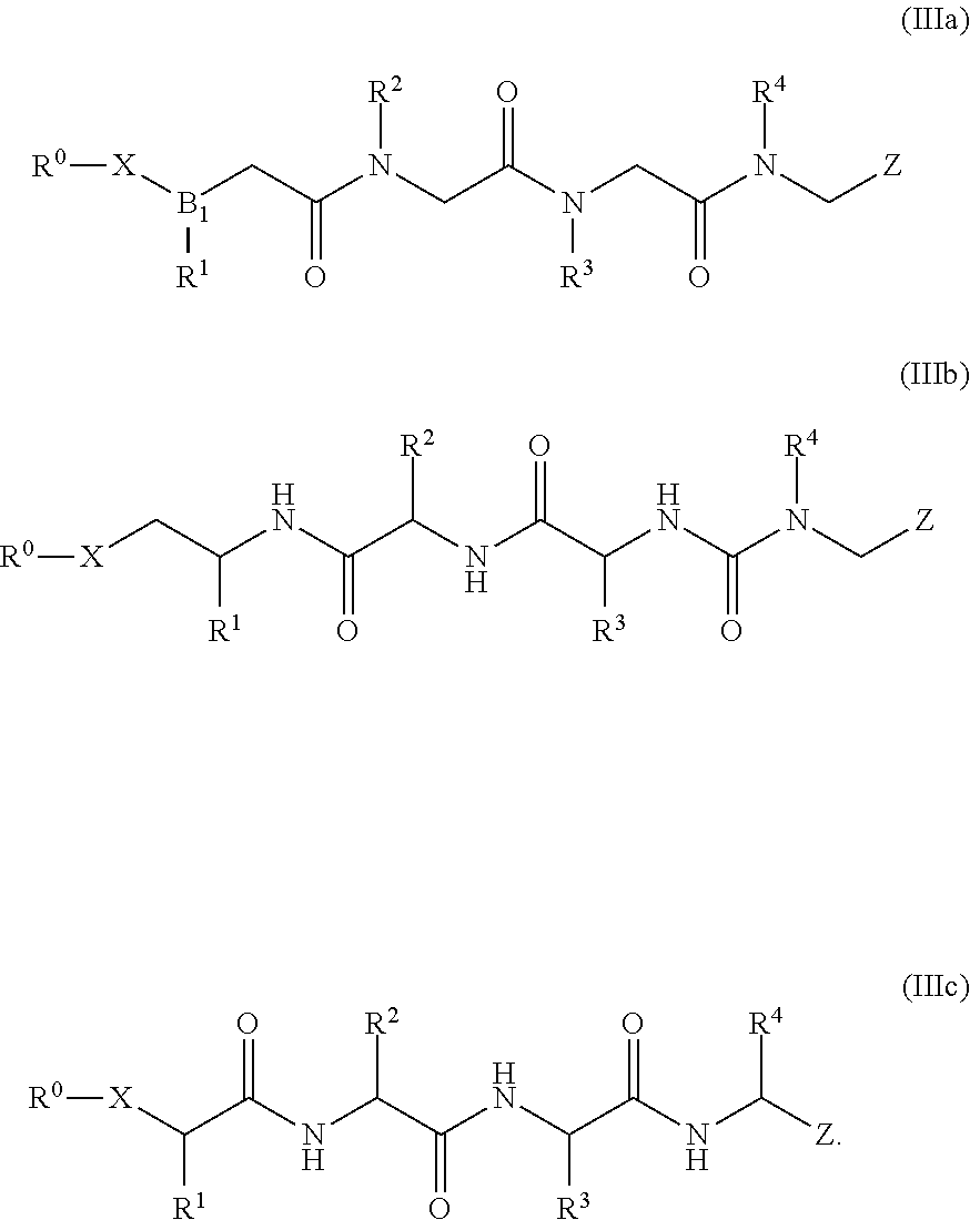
N(C(CN([R2])C(C[B1]([X][R0])[R1])=O)=O)(CC(N(C[Z])[R4])=O)[R3].C(C(NC([R2])C(NC(C[X][R0])[R1])=O)=O)(NC(N(C[Z])[R4])=O)[R3].C(NC(C([R2])NC(C([X][R0])[R1])=O)=O)(C(NC([Z])[R4])=O)[R3]
